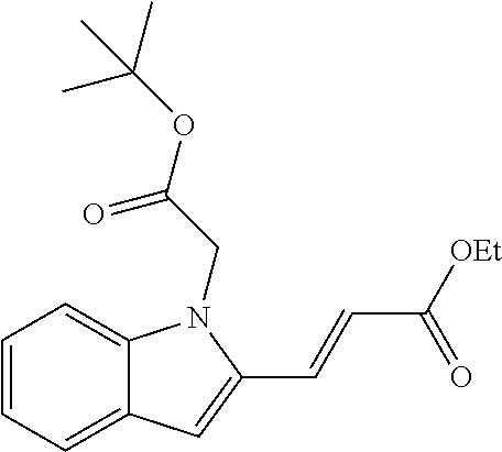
C1=CC=C2C(=C1)N(CC(OC(C)(C)C)=O)C(C=CC([OEt])=O)=C2
